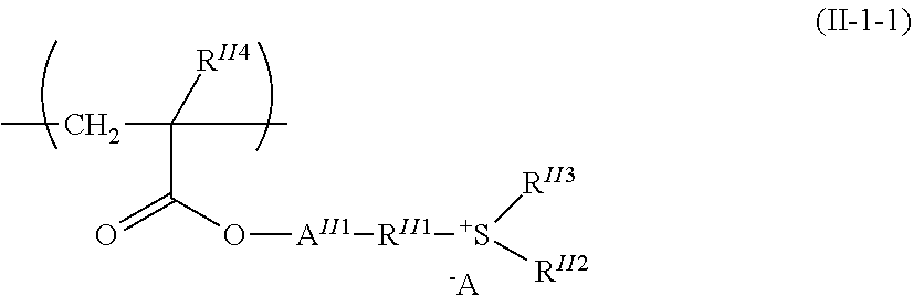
CCC([RII4])(C)C(O[AII1][RII1][S+]([RII3])[RII2])=O.[-A]
